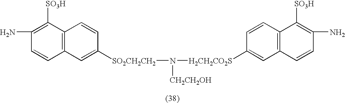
N([CH2CH2OH])([H2CH2CO2S]C1=CC2=C(C=C1)C([SO3H])=C(N)C=C2)[SO2CH2CH2]C1=CC2=C(C=C1)C([SO3H])=C(N)C=C2
